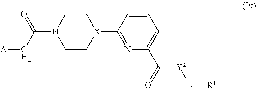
[A]CC(N1CC[X](C2=NC(C([Y2][L1][R1])=O)=CC=C2)CC1)=O
